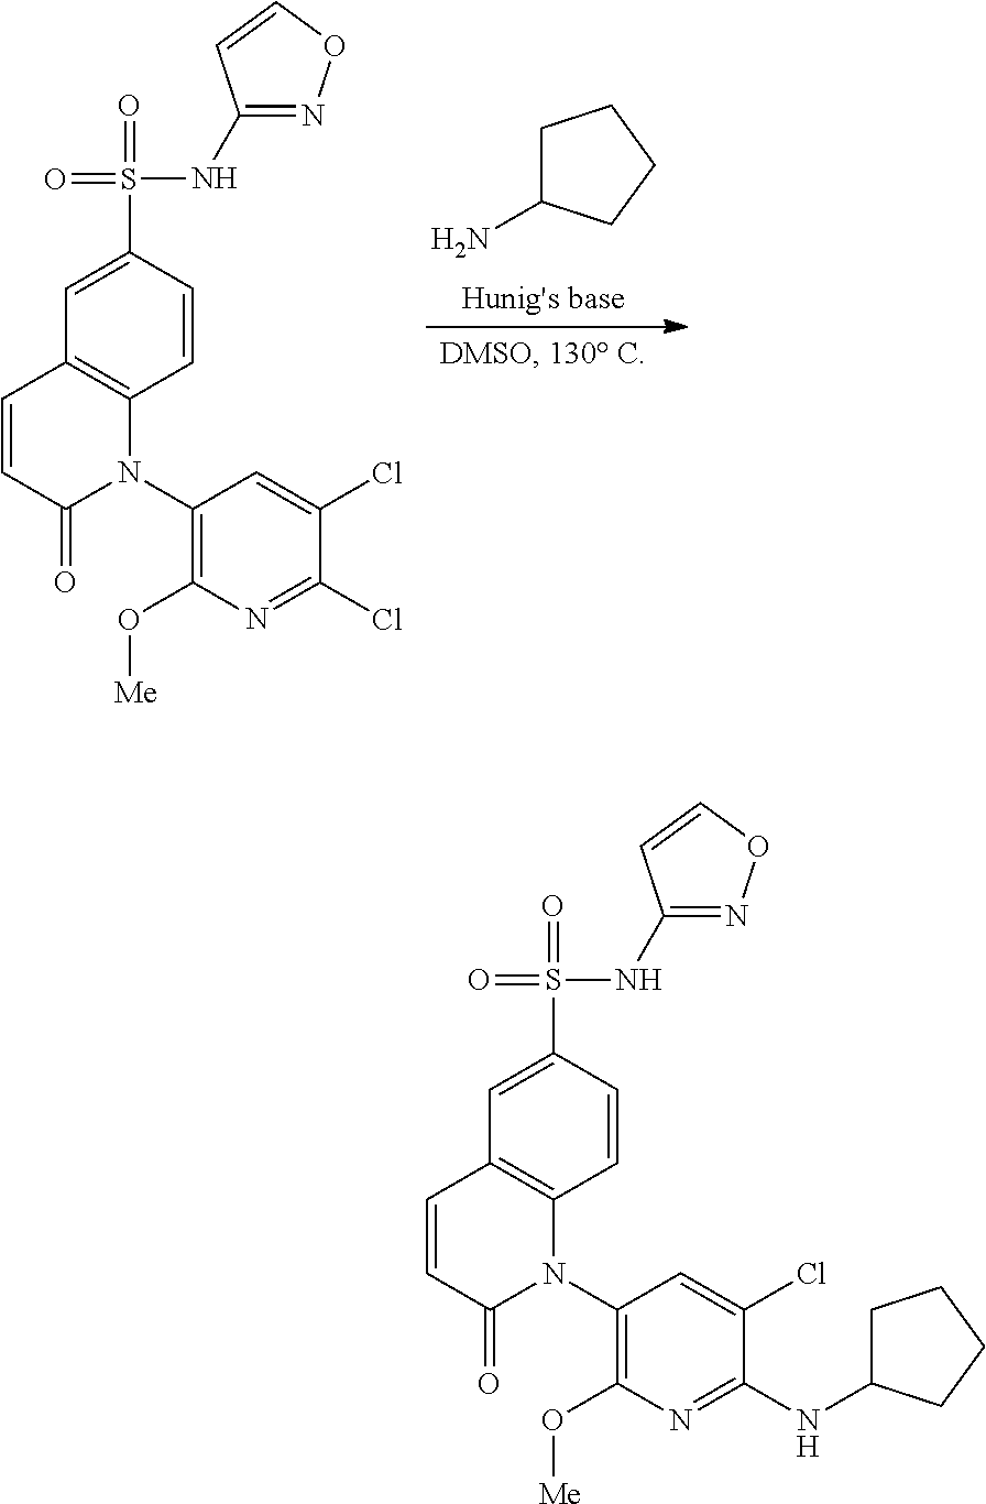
C1=CC(S(=O)(NC2=NOC=C2)=O)=CC2=C1N(C1=C(O[Me])N=C(NC3CCCC3)C(Cl)=C1)C(=O)C=C2.C1(N)CCCC1.C1=CC(S(=O)(NC2=NOC=C2)=O)=CC2=C1N(C1=C(O[Me])N=C(Cl)C(Cl)=C1)C(=O)C=C2
